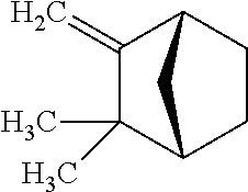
C1(=C)C(C)(C)C2CCC1C2
